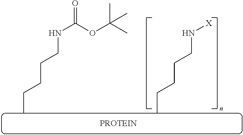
N(C(OC(C)(C)C)=O)CCCCC.N([X])CCCCC
